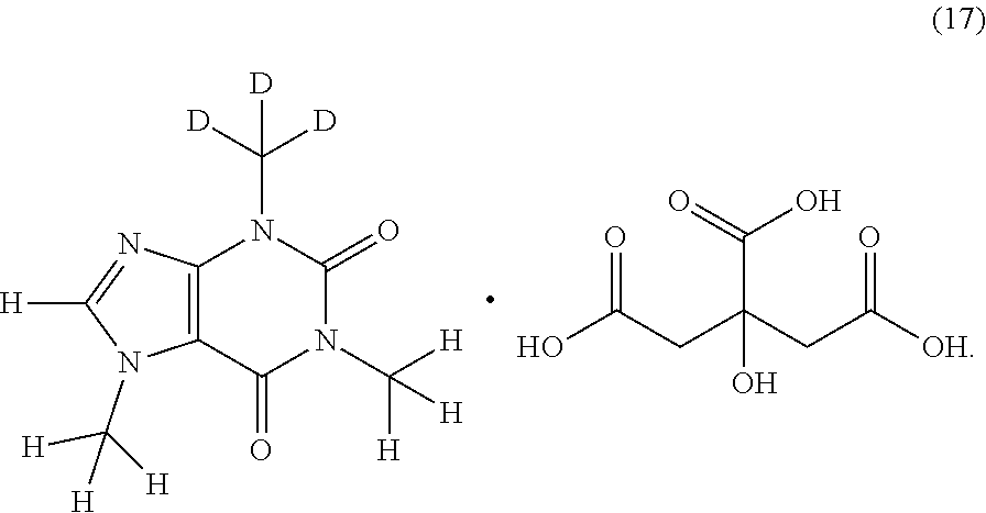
[D]C([D])([D])N1C(=O)N(C([H])([H])[H])C(=O)C2=C1N=C([H])N2C([H])([H])[H].C(C(O)(C(=O)O)CC(=O)[OH])C(O)=O
